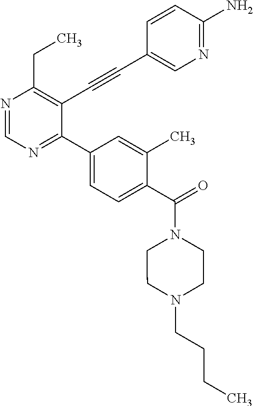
N1=CN=C(C2=CC=C(C(=O)N3CCN(CCCC)CC3)C(C)=C2)C(C#CC2=CN=C(N)C=C2)=C1CC
